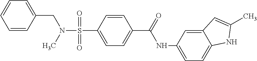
C1=CC(CN(S(=O)(=O)C2=CC=C(C(=O)NC3=CC=C4C(=C3)C=C(C)N4)C=C2)C)=CC=C1
